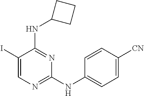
C1(I)=CN=C(NC2=CC=C([CN])C=C2)N=C1NC1CCC1
